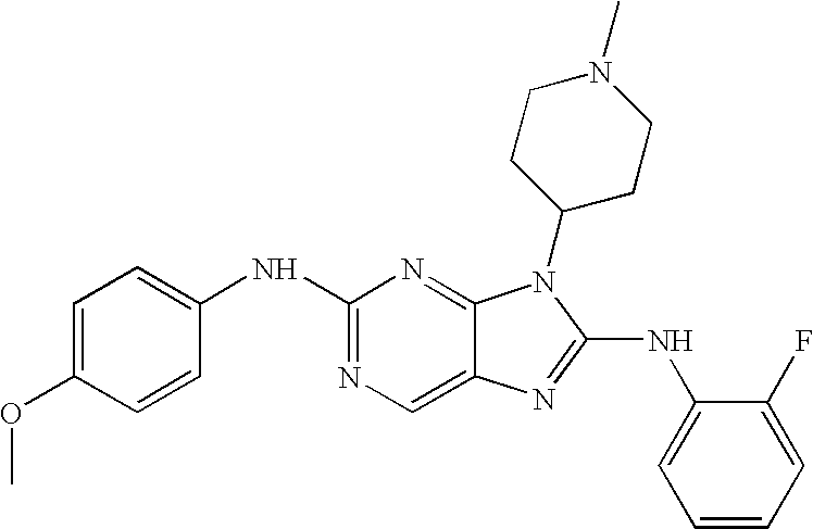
C1(NC2=NC=C3C(=N2)N(C2CCN(C)CC2)C(NC2=CC=CC=C2F)=N3)=CC=C(OC)C=C1
